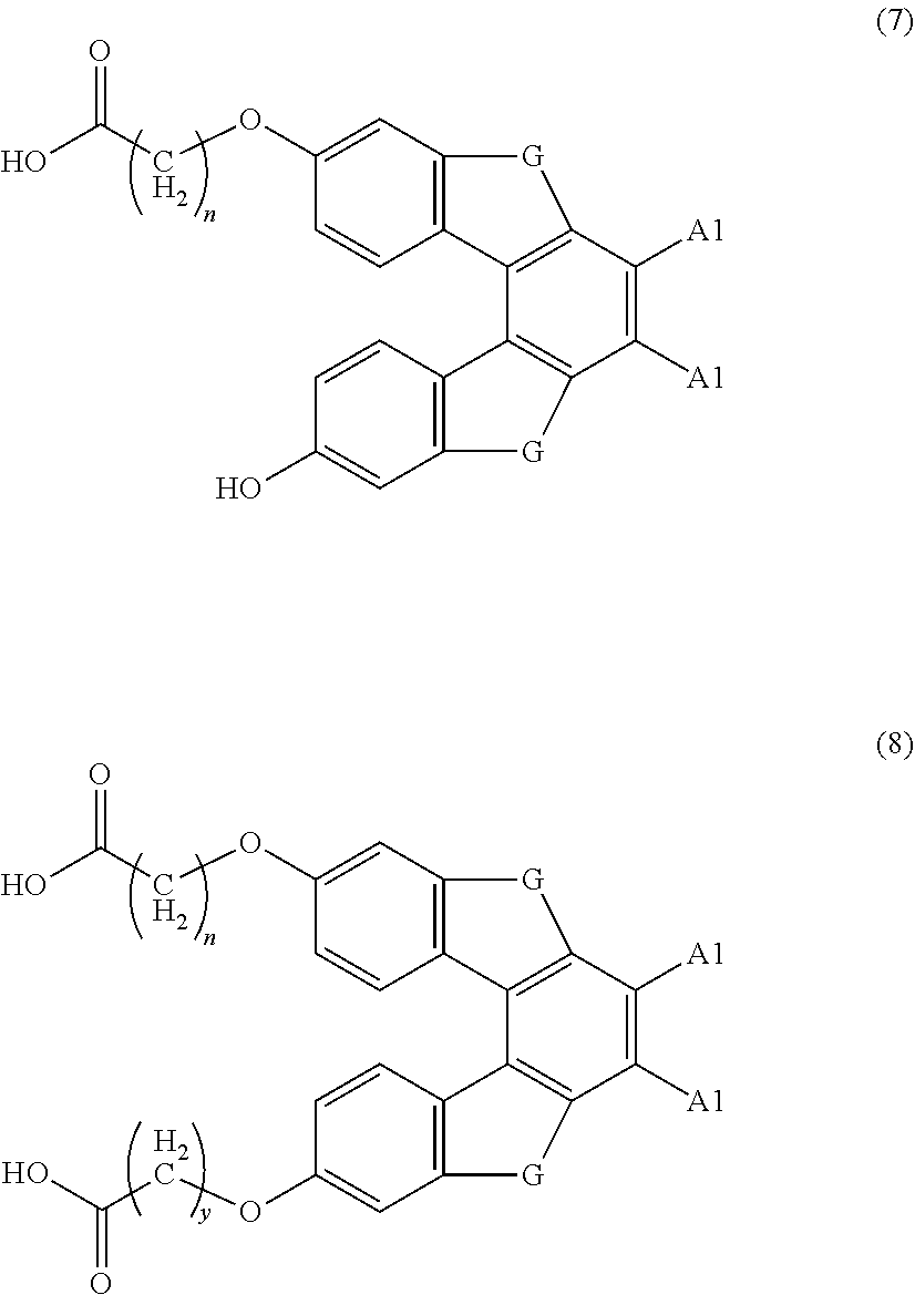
C(COC1=CC2=C(C3=C(C([A1])=C([A1])C4=C3C3=C(C=C(O)C=C3)[G]4)[G]2)C=C1)(O)=O.C(COC1=CC2=C(C3=C(C([A1])=C([A1])C4=C3C3=C(C=C(OCC(O)=O)C=C3)[G]4)[G]2)C=C1)(O)=O
